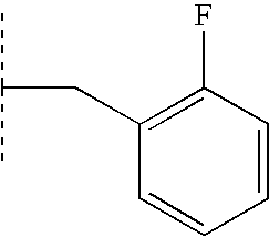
C1=CC=CC(F)=C1CC(C)C
